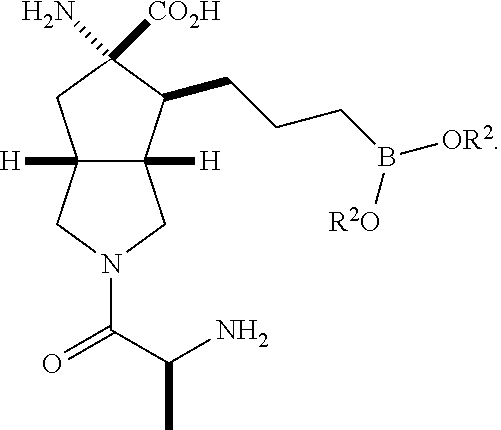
C12([H])C([H])(C(CCCB([OR2])[R2O])C(N)([CO2H])C1)CN(C(C(N)C)=O)C2
